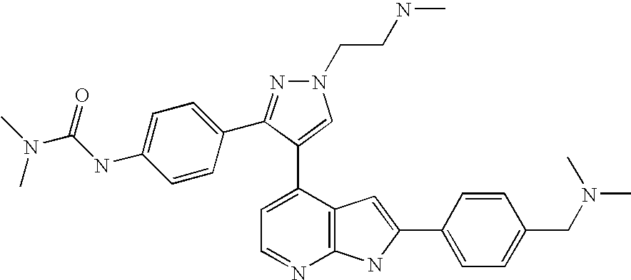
C1=C(C2=CN(CCNC)N=C2C2=CC=C(NC(N(C)C)=O)C=C2)C2=C(N=C1)NC(C1=CC=C(CN(C)C)C=C1)=C2
